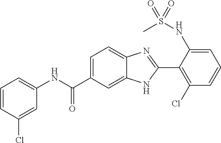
C1(NC(C2=CC=C3C(=C2)NC(C2=C(Cl)C=CC=C2NS(=O)(C)=O)=N3)=O)=CC=CC(Cl)=C1
